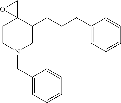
C1CN(CC2=CC=CC=C2)CC(CCCC2=CC=CC=C2)C12CO2
